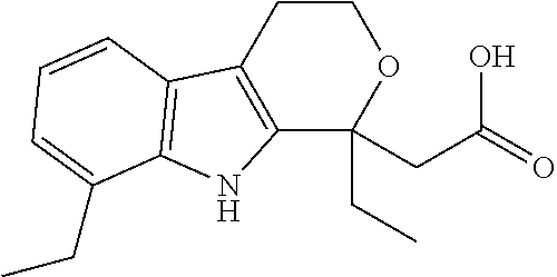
C12=C(CCOC1(CC(O)=O)CC)C1=C(N2)C(CC)=CC=C1
